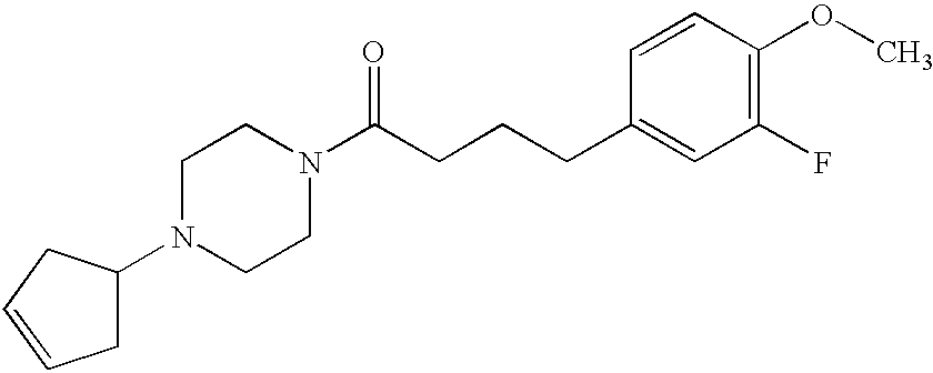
N1(C2CC=CC2)CCN(C(CCCC2=CC(F)=C(OC)C=C2)=O)CC1
